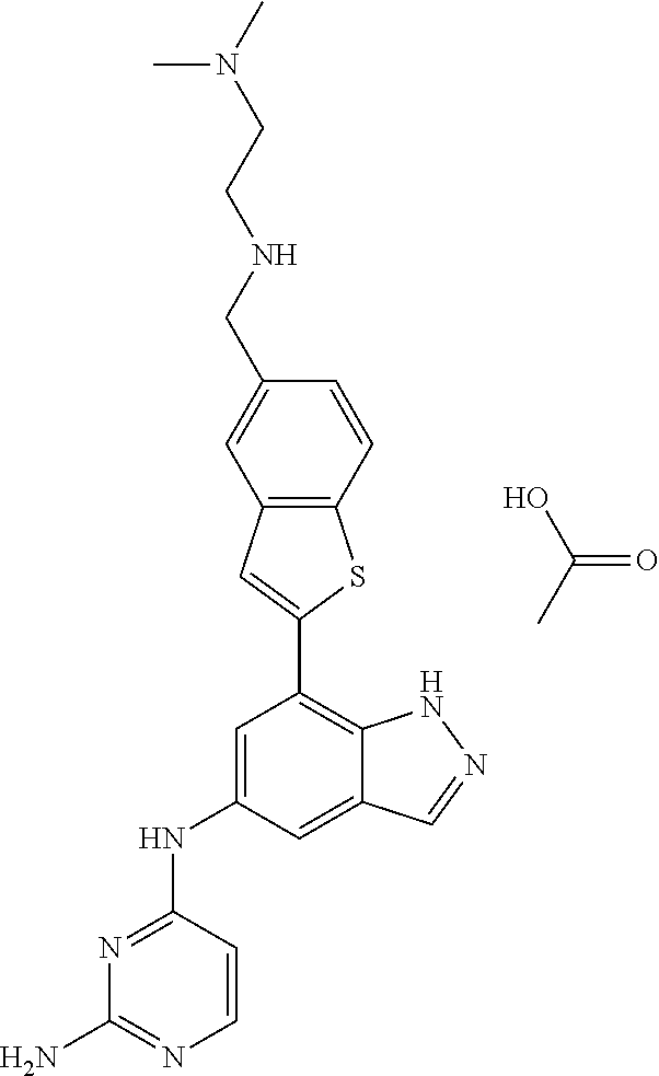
C1=C(NC2=NC(N)=NC=C2)C=C2C(=C1C1=CC3=C(S1)C=CC(CNCCN(C)C)=C3)NN=C2.OC(C)=O
